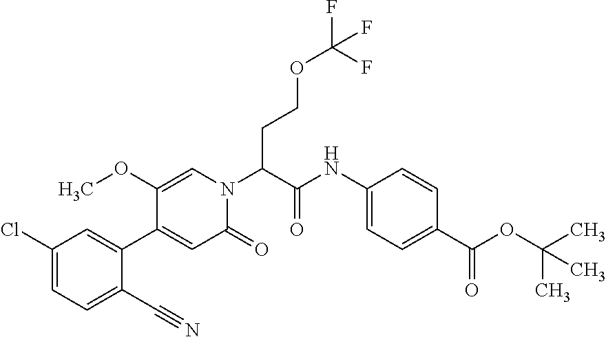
C(C(N1C=C(OC)C(C2=CC(Cl)=CC=C2C#N)=CC1=O)C(=O)NC1=CC=C(C(OC(C)(C)C)=O)C=C1)COC(F)(F)F
